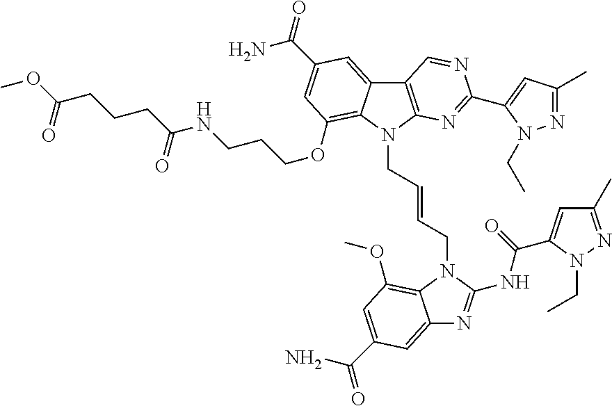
C12=C(N=C(C3=CC(C)=NN3CC)N=C1)N(CC=CCN1C(NC(=O)C3=CC(C)=NN3CC)=NC3=CC(C(N)=O)=CC(OC)=C31)C1=C(OCCCNC(CCCC(OC)=O)=O)C=C(C(=O)N)C=C21
